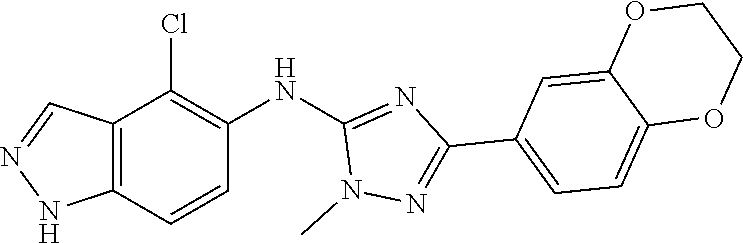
C12=C(NN=C1)C=CC(NC1=NC(C3=CC=C4C(=C3)OCCO4)=NN1C)=C2Cl
